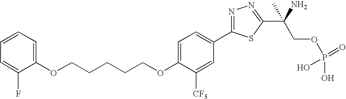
C(CCCCOC1=CC=C(C2=NN=C(C(COP(O)(=O)O)(N)C)S2)C=C1[CF3])OC1=CC=CC=C1F
